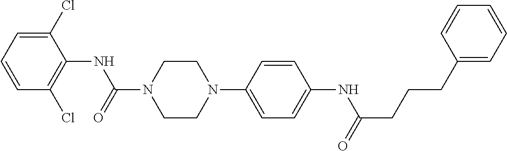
C1(Cl)=CC=CC(Cl)=C1NC(N1CCN(C2=CC=C(NC(CCCC3=CC=CC=C3)=O)C=C2)CC1)=O
